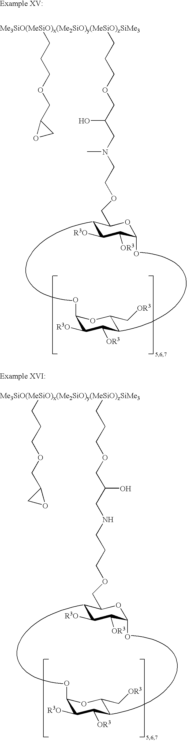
C1(O)C([R3O])C([OR3])CC(C[OR3])O1.C1C([R3O])C([OR3])C(O)OC1COCCN(C)CC(O)COCCC[Me3SiO(MeSiO)x(Me2SiO)y(MeSiO)zSiMe3]CCCOCC1OC1.C1(O)C([R3O])C([OR3])CC(C[OR3])O1.C1C([R3O])C([OR3])C(O)OC1COCCCNCC(COCCC[Me3SiO(MeSiO)x(Me2SiO)y(MeSiO)zSiMe3]CCCOCC1CO1)O
